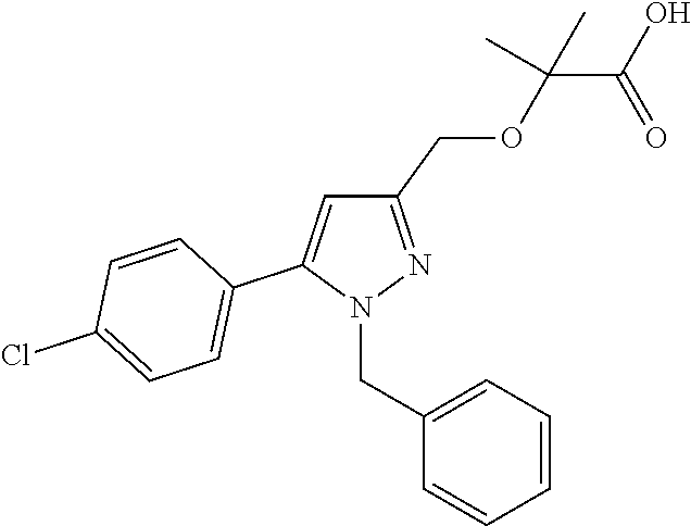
C1(COC(C(O)=O)(C)C)=NN(CC2=CC=CC=C2)C(C2=CC=C(Cl)C=C2)=C1
